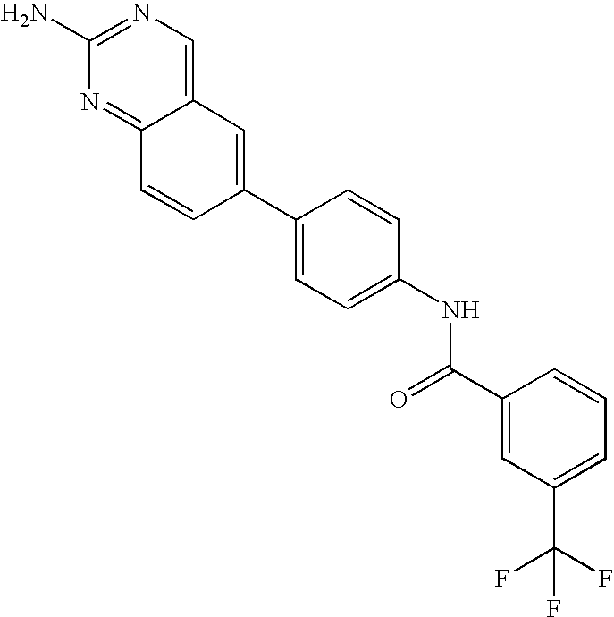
C1(N)=NC=C2C(=N1)C=CC(C1=CC=C(NC(C3=CC(C(F)(F)F)=CC=C3)=O)C=C1)=C2
